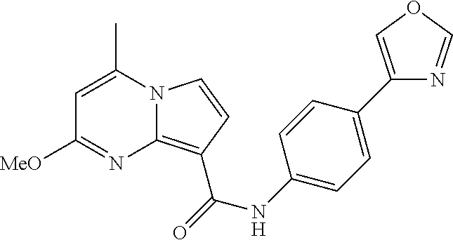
C1=C(C)N2C(=C(C(NC3=CC=C(C4=COC=N4)C=C3)=O)C=C2)N=C1[MeO]
